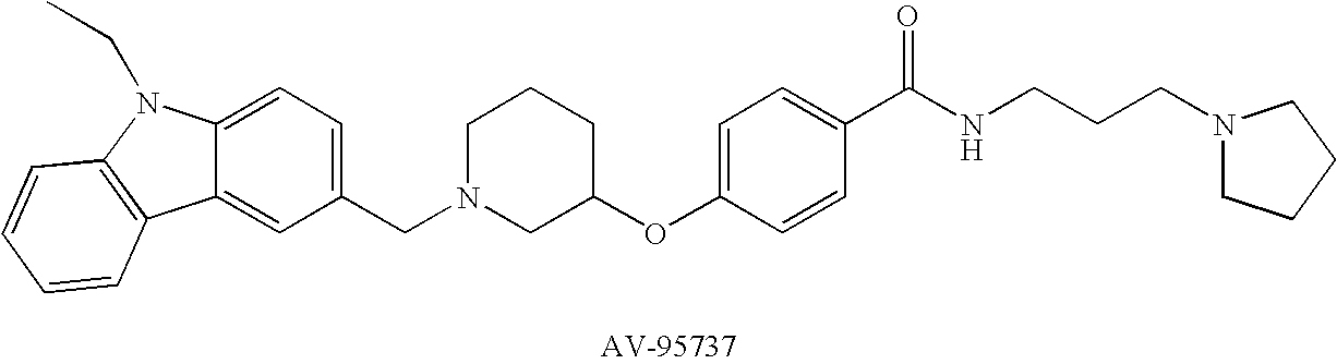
C1=C(CN2CC(OC3=CC=C(C(NCCCN4CCCC4)=O)C=C3)CCC2)C=C2C(=C1)N(CC)C1=C2C=CC=C1
